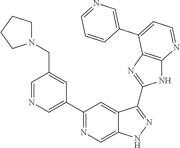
C1=NC=C(C2=NC=C3C(=C2)C(C2=NC4=C(N2)N=CC=C4C2=CN=CC=C2)=NN3)C=C1CN1CCCC1
